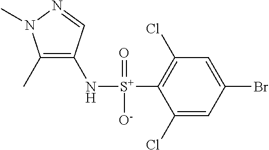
C1(C)=C(N[S+](C2=C(Cl)C=C(Br)C=C2Cl)(=O)[O-])C=NN1C
